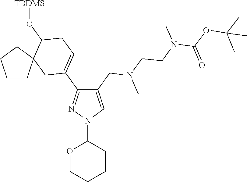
C1(C2=CCC(O[TBDMS])C3(C2)CCCC3)=NN(C2OCCCC2)C=C1CN(C)CCN(C(OC(C)(C)C)=O)C
